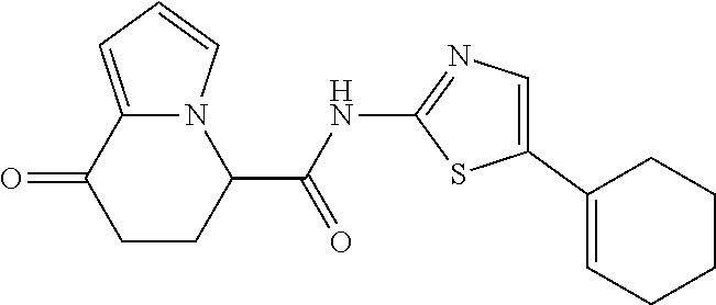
C1CC(C(NC2=NC=C(C3=CCCCC3)S2)=O)N2C(=CC=C2)C1=O
